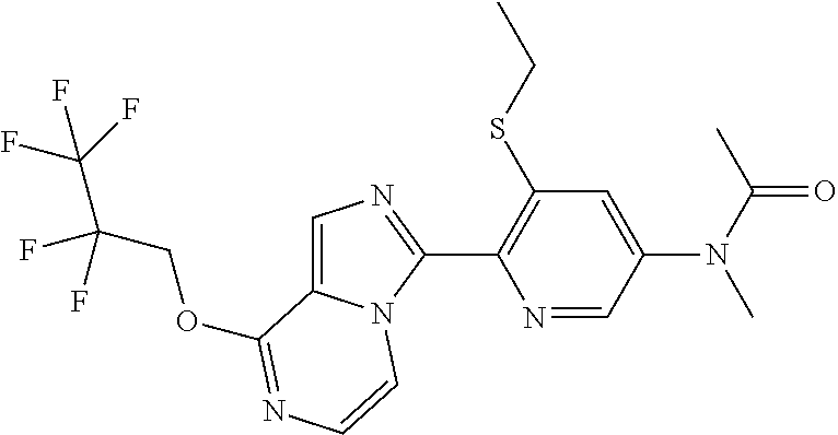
C1=C2N(C(C3=C(SCC)C=C(N(C(C)=O)C)C=N3)=N1)C=CN=C2OCC(C(F)(F)F)(F)F
